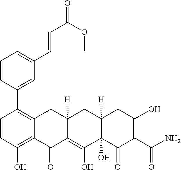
C1=CC(O)=C2C(=C1C1=CC(C=CC(=O)OC)=CC=C1)CC1([H])C(=C(O)C3(O)C([H])(C1)CC(O)=C(C(N)=O)C3=O)C2=O
